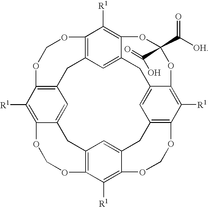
C12=C3C=C4C(=C1[R1])OC(C(=O)[OH])(C(=O)O)OC1=C([R1])C5=C(CC6=CC7=C(C([R1])=C6OCO5)OCOC5=C([R1])C(=C(C=C5C7)C3)OCO2)C=C1C4
